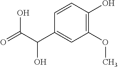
C1=CC(O)=C(OC)C=C1C(C(=O)O)O
